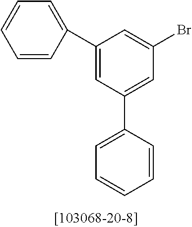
C1=CC(C2=CC(C3=CC=CC=C3)=CC(Br)=C2)=CC=C1
